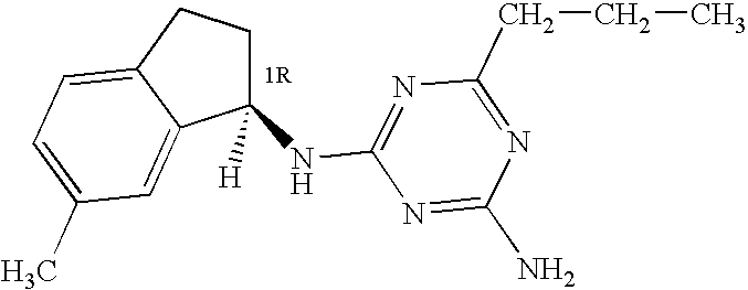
C1(NC2=NC(CCC)=NC(N)=N2)([H])CCC2=CC=C(C)C=C12
